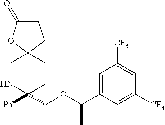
C1NC([Ph])(COC(C2=CC([CF3])=CC([CF3])=C2)C)CCC12CCC(=O)O2
